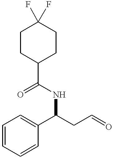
C1CC(C(=O)NC(CC=O)C2=CC=CC=C2)CCC1(F)F
